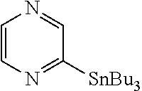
C1=CN=C([SnBu3])C=N1
